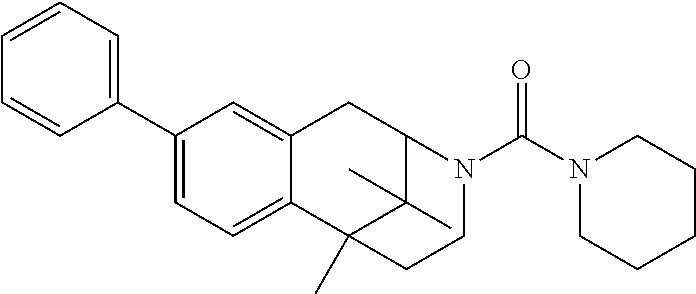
C1=C(C2=CC=CC=C2)C=C2C(=C1)C1(C)C(C)(C)C(C2)N(C(N2CCCCC2)=O)CC1
